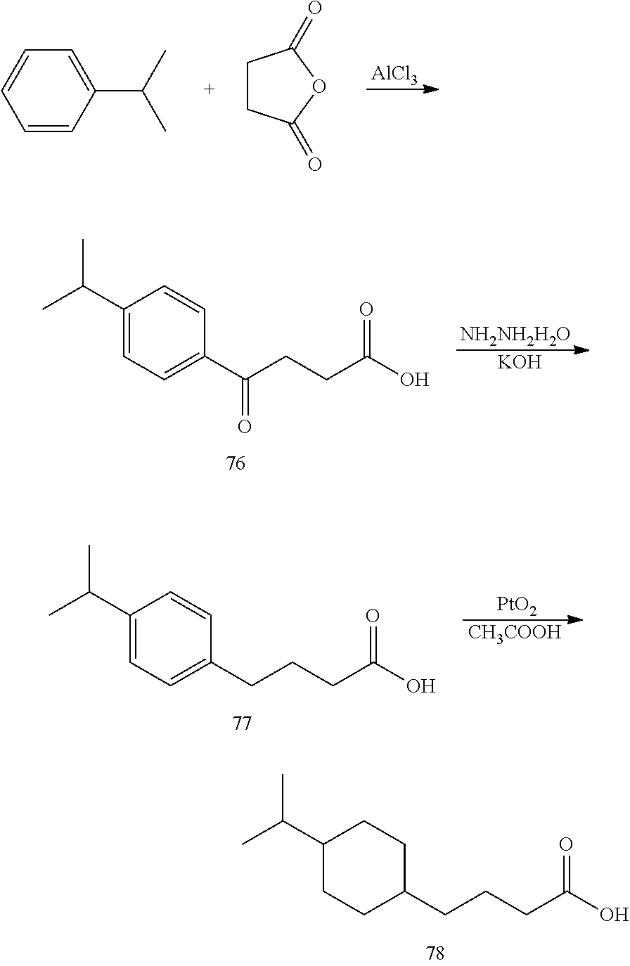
C1(C(C)C)CCC(CCCC(O)=O)CC1.[AlCl3].C1=CC(C(C)C)=CC=C1.C1CC(=O)OC1=O.C1(C(C)C)=CC=C(C(CCC(O)=O)=O)C=C1.[NH2NH2H2O].[KOH].[PtO2].[CH3COOH].C1(C(C)C)=CC=C(CCCC(O)=O)C=C1
